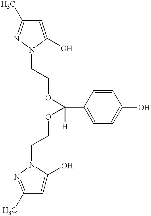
C1=C(O)N(CCOC(C2=CC=C(O)C=C2)(OCCN2C(O)=CC(C)=N2)[H])N=C1C
